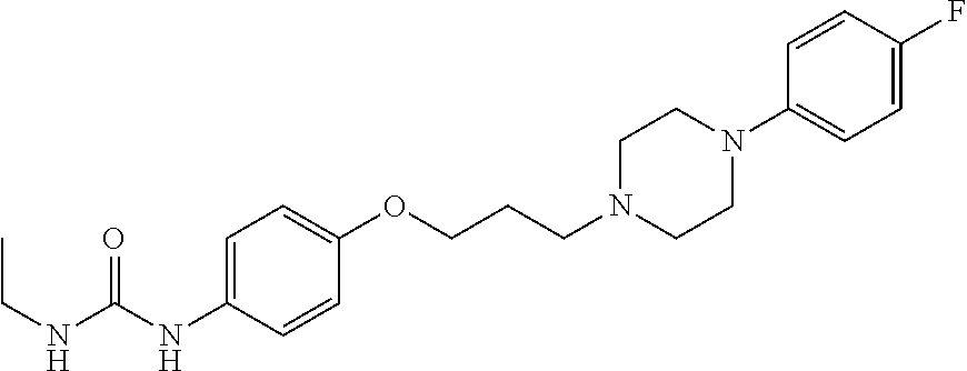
C1=CC(OCCCN2CCN(C3=CC=C(F)C=C3)CC2)=CC=C1NC(=O)NCC
